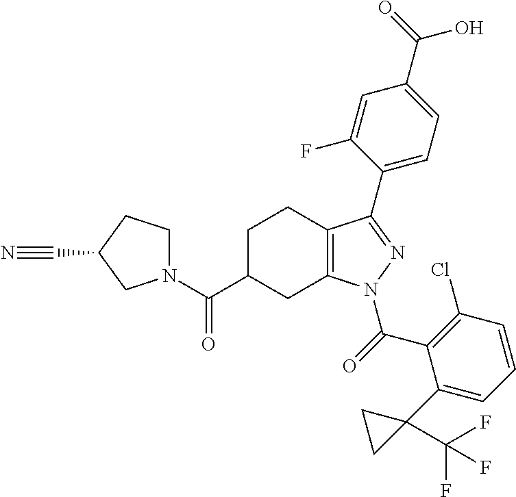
C1C(C(=O)N2CCC(C#N)C2)CC2=C(C1)C(C1=CC=C(C(O)=O)C=C1F)=NN2C(=O)C1=C(Cl)C=CC=C1C1(C(F)(F)F)CC1
